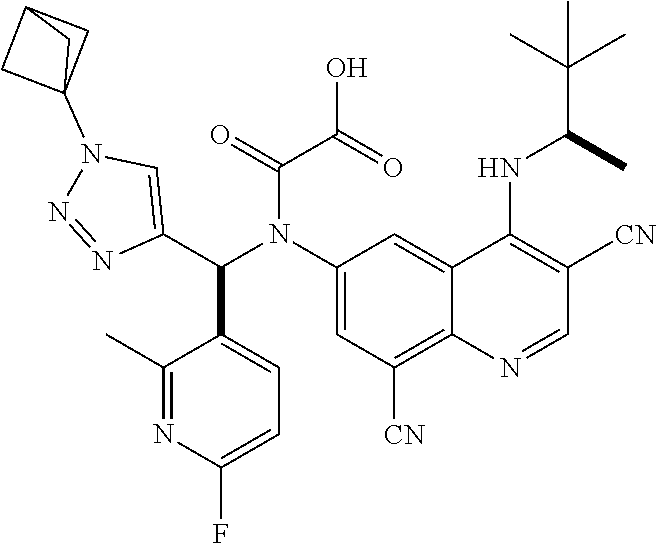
C(O)(C(=O)N(C1=CC([CN])=C2C(=C1)C(NC(C(C)(C)C)C)=C([CN])C=N2)C(C1=CN(C23CC(C2)C3)N=N1)C1=CC=C(F)N=C1C)=O
